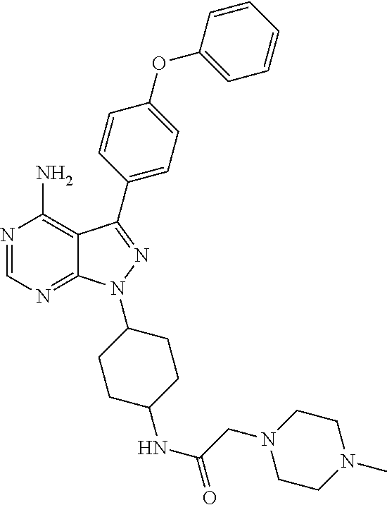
N1=CN=C2C(=C1N)C(C1=CC=C(OC3=CC=CC=C3)C=C1)=NN2C1CCC(NC(=O)CN2CCN(C)CC2)CC1
